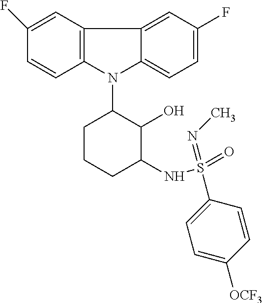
N1(C2CCCC(NS(=O)(=NC)C3=CC=C([OCF3])C=C3)C2O)C2=C(C3=CC(F)=CC=C13)C=C(F)C=C2
